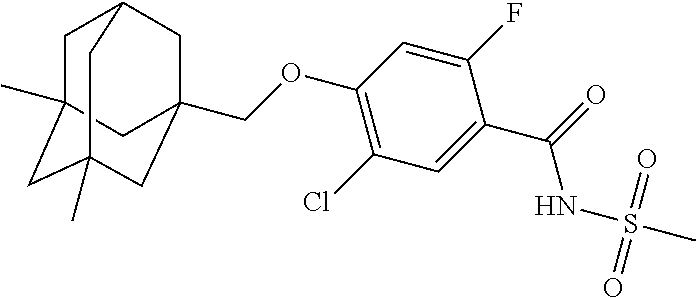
C1(OCC23CC4CC(C)(CC(C)(C2)C4)C3)=C(Cl)C=C(C(NS(=O)(=O)C)=O)C(F)=C1
